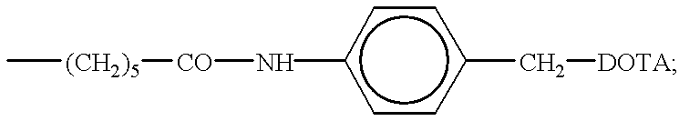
C[(CH2)5][CO]Nc1ccc(C[DOTA])cc1
